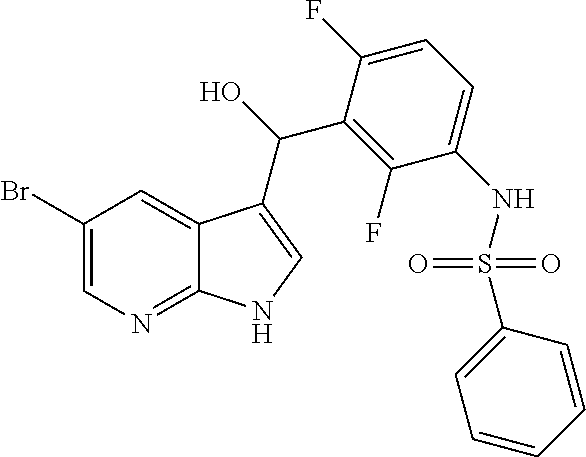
C1(Br)=CN=C2C(=C1)C(C(O)C1=C(F)C(NS(=O)(=O)C3=CC=CC=C3)=CC=C1F)=CN2
